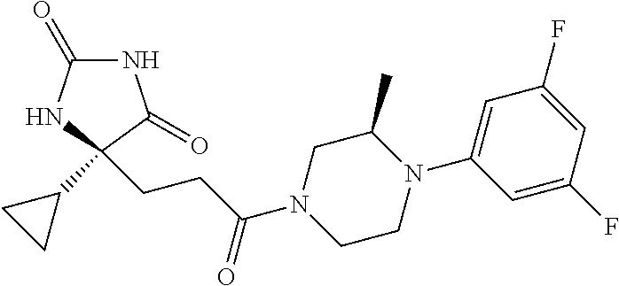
N1C(=O)NC(C2CC2)(CCC(N2CCN(C3=CC(F)=CC(F)=C3)C(C)C2)=O)C1=O
